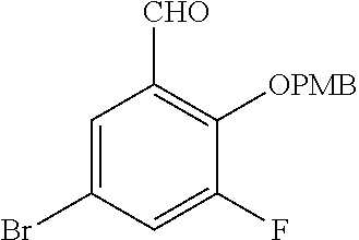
C1=C(Br)C=C(F)C([OPMB])=C1[CHO]
